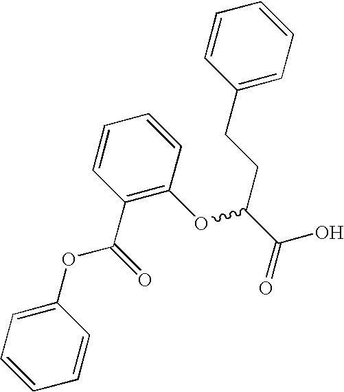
C1(CCC(C(=O)O)OC2=C(C(=O)OC3=CC=CC=C3)C=CC=C2)=CC=CC=C1
